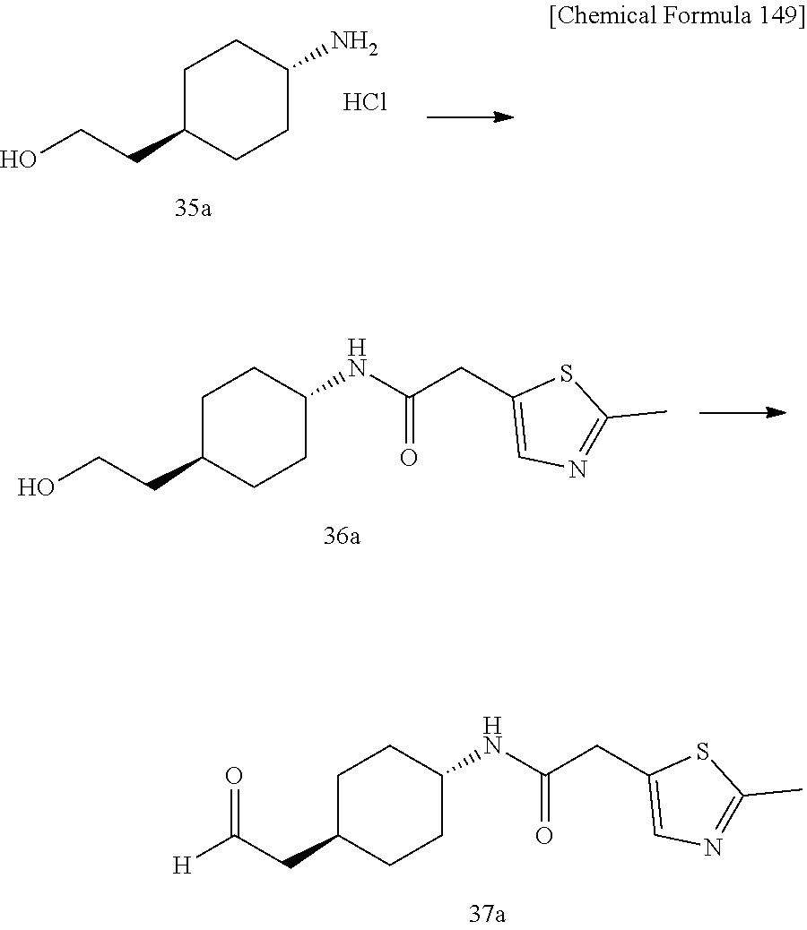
S1C(C)=NC=C1CC(=O)NC1CCC(CC(=O)[H])CC1.NC1CCC(CCO)CC1.Cl.S1C(C)=NC=C1CC(=O)NC1CCC(CCO)CC1
